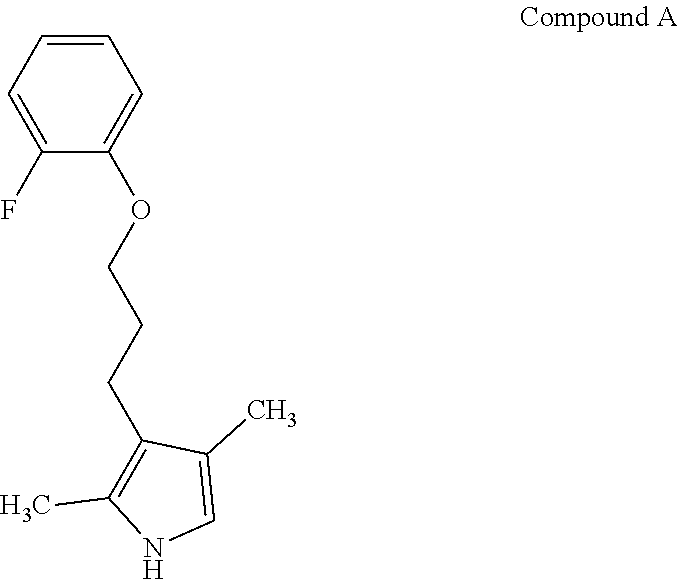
C1=CC=C(F)C(OCCCC2=C(C)NC=C2C)=C1
